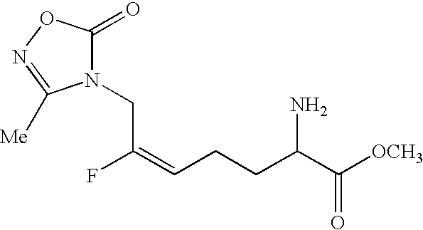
C(C(=CCCC(C([OCH3])=O)N)F)N1C(=O)ON=C1[Me]
